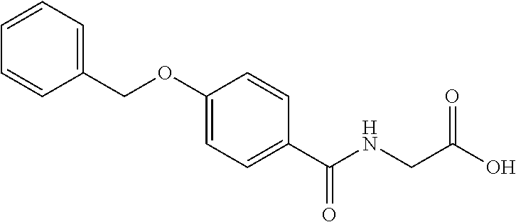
C1(COC2=CC=C(C(NCC(O)=O)=O)C=C2)=CC=CC=C1
